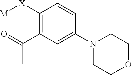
C1(C(=O)C)=C([X][M])C=CC(N2CCOCC2)=C1
